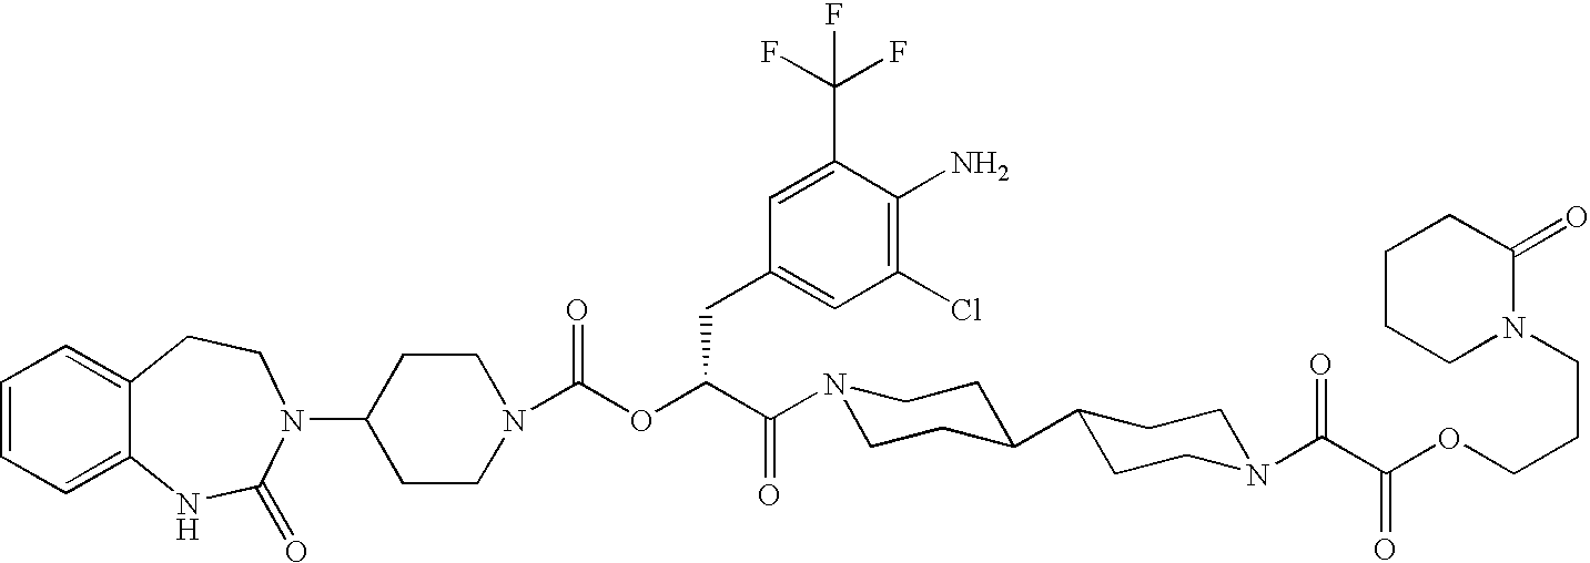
C1=CC=C2C(=C1)CCN(C1CCN(C(OC(C(N3CCC(C4CCN(C(C(OCCCN5C(=O)CCCC5)=O)=O)CC4)CC3)=O)CC3=CC(Cl)=C(N)C(C(F)(F)F)=C3)=O)CC1)C(=O)N2
